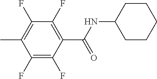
C1(F)=C(C)C(F)=C(F)C(C(=O)NC2CCCCC2)=C1F
